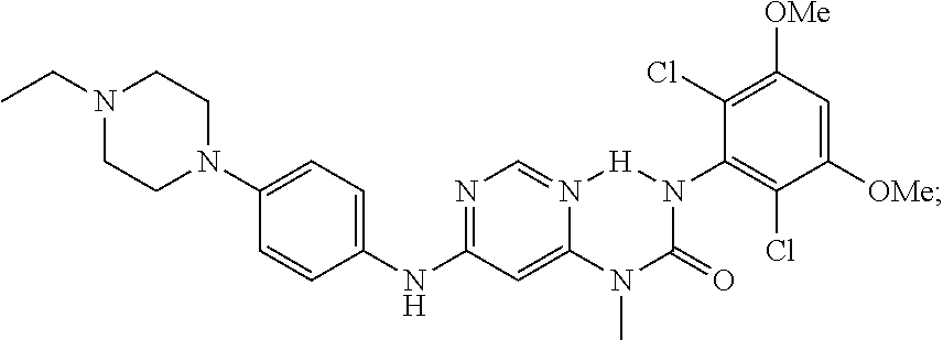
N1(CC)CCN(C2=CC=C(NC3=NC=N4C(=C3)N(C)C(=O)N(C3=C(Cl)C([OMe])=CC([OMe])=C3Cl)[H]4)C=C2)CC1
